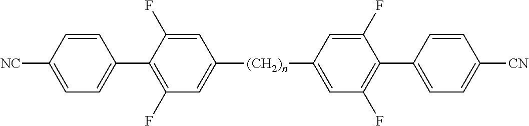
[NC]C1=CC=C(C2=C(F)C=C([(CH2)n]C3=CC(F)=C(C4=CC=C([CN])C=C4)C(F)=C3)C=C2F)C=C1
